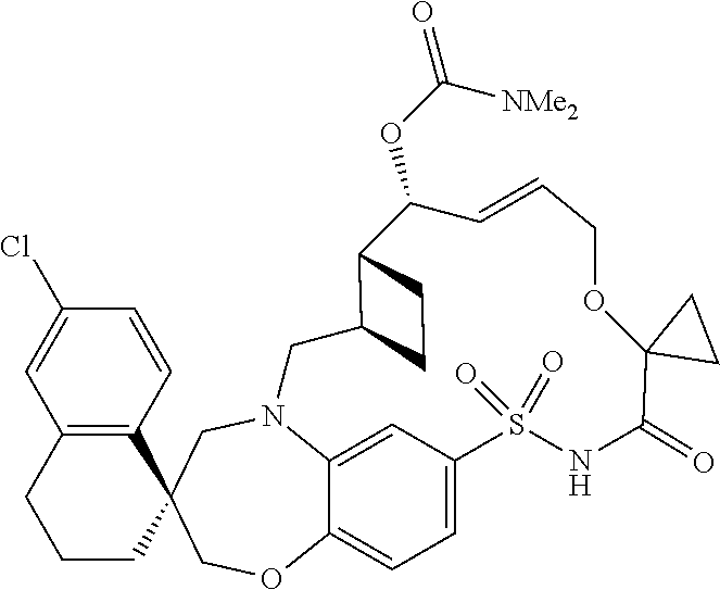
C12=CC3=CC=C1OCC1(CN2CC2C(CC2)C(OC(=O)[NMe2])C=CCOC2(C(=O)NS3(=O)=O)CC2)C2=C(CCC1)C=C(Cl)C=C2
